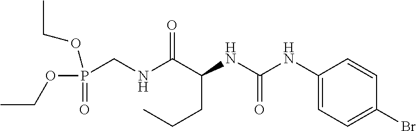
C(CC(NC(=O)NC1=CC=C(Br)C=C1)C(NCP(OCC)(=O)OCC)=O)C
